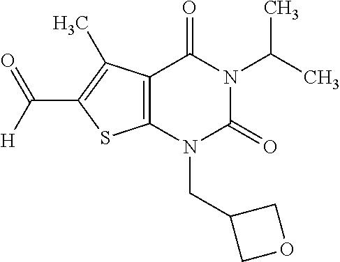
C12=C(N(CC3COC3)C(=O)N(C(C)C)C1=O)SC(C(=O)[H])=C2C
